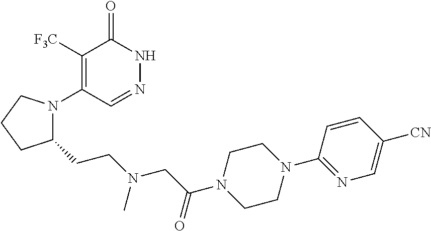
C1([F3C])=C(N2C(CCN(CC(N3CCN(C4=NC=C([CN])C=C4)CC3)=O)C)CCC2)C=NNC1=O
